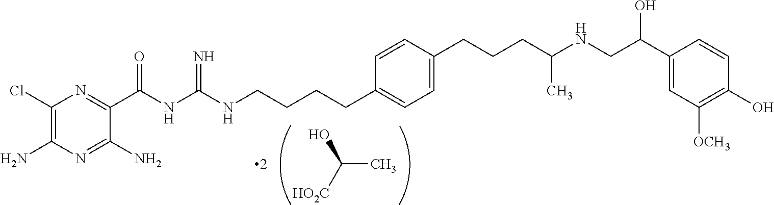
C(C)([HO2C])O.C1(Cl)=C(N)N=C(N)C(C(NC(NCCCCC2=CC=C(CCCC(NCC(C3=CC([OCH3])=C(O)C=C3)O)C)C=C2)=N)=O)=N1
